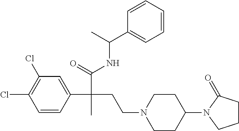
C1=CC(C(C(NC(C2=CC=CC=C2)C)=O)(CCN2CCC(N3C(=O)CCC3)CC2)C)=CC(Cl)=C1Cl
